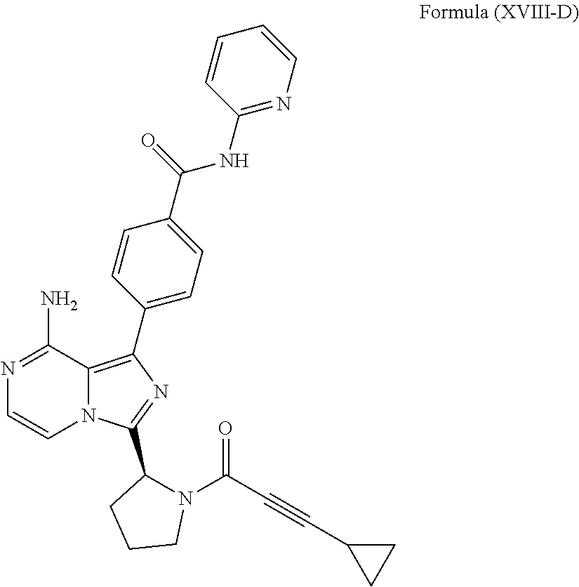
C1(NC(C2=CC=C(C3=C4N(C=CN=C4N)C(C4N(C(C#CC5CC5)=O)CCC4)=N3)C=C2)=O)=NC=CC=C1
